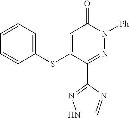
C1(C2=NN([Ph])C(=O)C=C2SC2=CC=CC=C2)=NNC=N1
